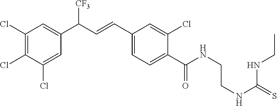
C1(Cl)=C(Cl)C(Cl)=CC(C(C=CC2=CC=C(C(NCCNC(=S)NCC)=O)C(Cl)=C2)[CF3])=C1
